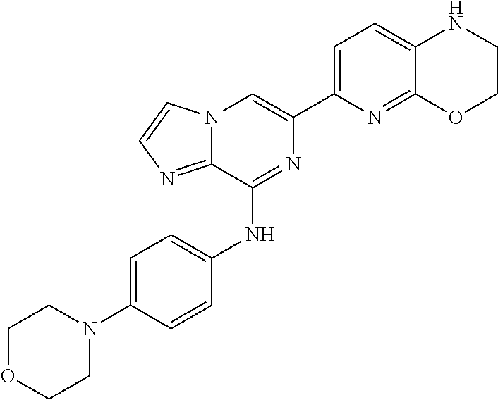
C1(C2=CC=C3C(=N2)OCCN3)=CN2C(=NC=C2)C(NC2=CC=C(N3CCOCC3)C=C2)=N1
